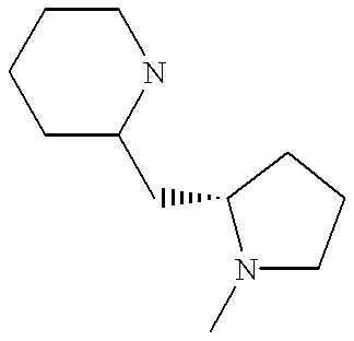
C1C(CC2N(C)CCC2)NCCC1
